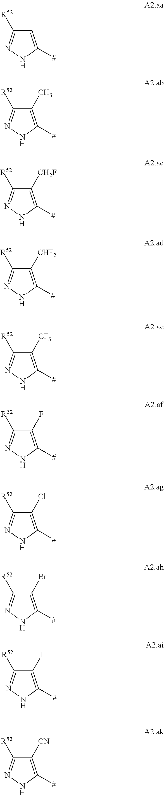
C1=C([#])NN=C1[R52].C1(C)=C([#])NN=C1[R52].C1([CH2F])=C([#])NN=C1[R52].C1([CHF2])=C([#])NN=C1[R52].C1([CF3])=C([#])NN=C1[R52].C1(F)=C([#])NN=C1[R52].C1(Cl)=C([#])NN=C1[R52].C1(Br)=C([#])NN=C1[R52].C1(I)=C([#])NN=C1[R52].C1([CN])=C([#])NN=C1[R52]
